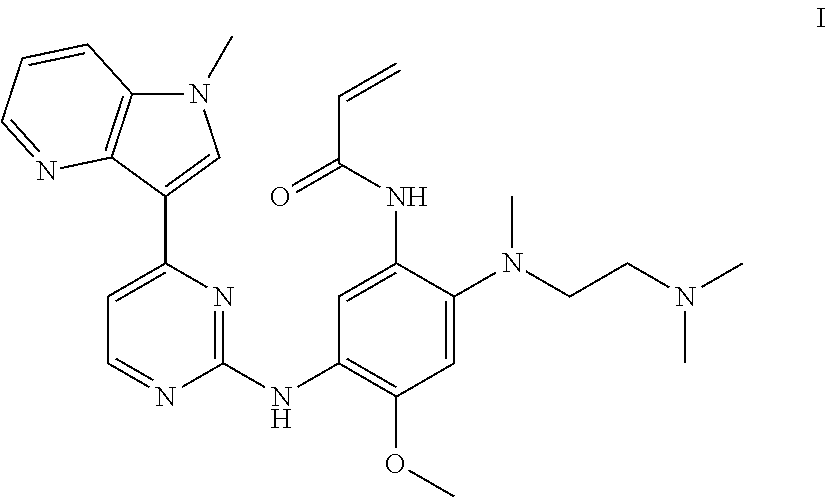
C1(NC2=C(OC)C=C(N(CCN(C)C)C)C(NC(C=C)=O)=C2)=NC(C2=CN(C)C3=C2N=CC=C3)=CC=N1
